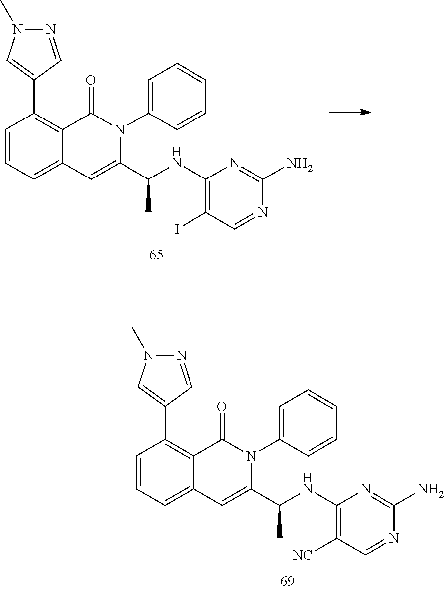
C1=CC=C2C(=C1C1=CN(C)N=C1)C(=O)N(C1=CC=CC=C1)C(C(NC1=C(I)C=NC(N)=N1)C)=C2.C1=CC=C2C(=C1C1=CN(C)N=C1)C(=O)N(C1=CC=CC=C1)C(C(NC1=C([NC])C=NC(N)=N1)C)=C2
